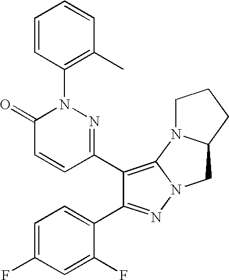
C1(C2=C3N(N=C2C2=CC=C(F)C=C2F)CC2N3CCC2)=NN(C2=C(C)C=CC=C2)C(=O)C=C1
